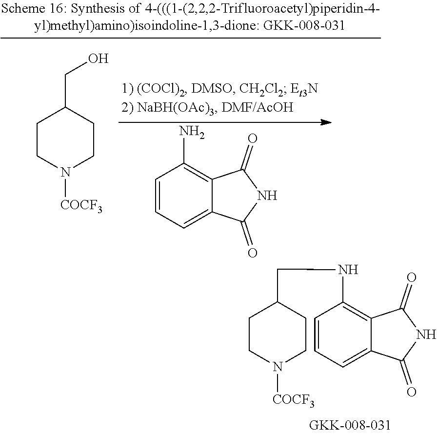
C1CN([COCF3])CCC1CNC1=C2C(=CC=C1)C(=O)NC2=O.C1CN([COCF3])CCC1CO.C1=CC=C2C(=C1N)C(=O)NC2=O
